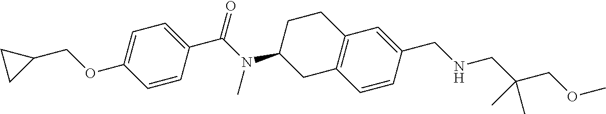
C1=C(OCC2CC2)C=CC(C(N(C2CC3=C(CC2)C=C(CNCC(COC)(C)C)C=C3)C)=O)=C1
